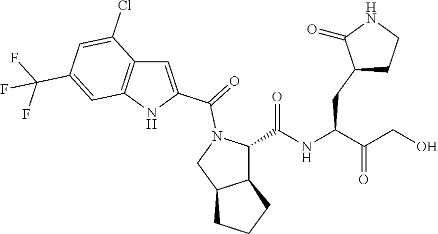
C(NC(C(CO)=O)CC1CCNC1=O)(=O)C1C2C(CN1C(=O)C1=CC3=C(N1)C=C(C(F)(F)F)C=C3Cl)CCC2
